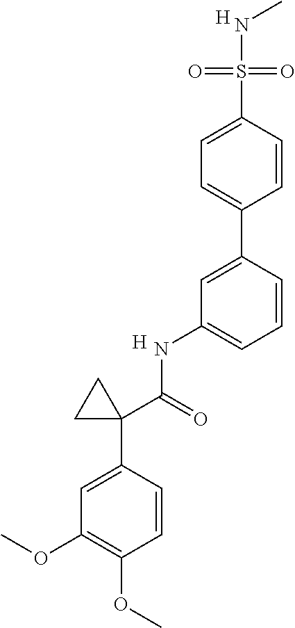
C1=CC(S(=O)(=O)NC)=CC=C1C1=CC(NC(C2(C3=CC(OC)=C(OC)C=C3)CC2)=O)=CC=C1.[H].[H]
